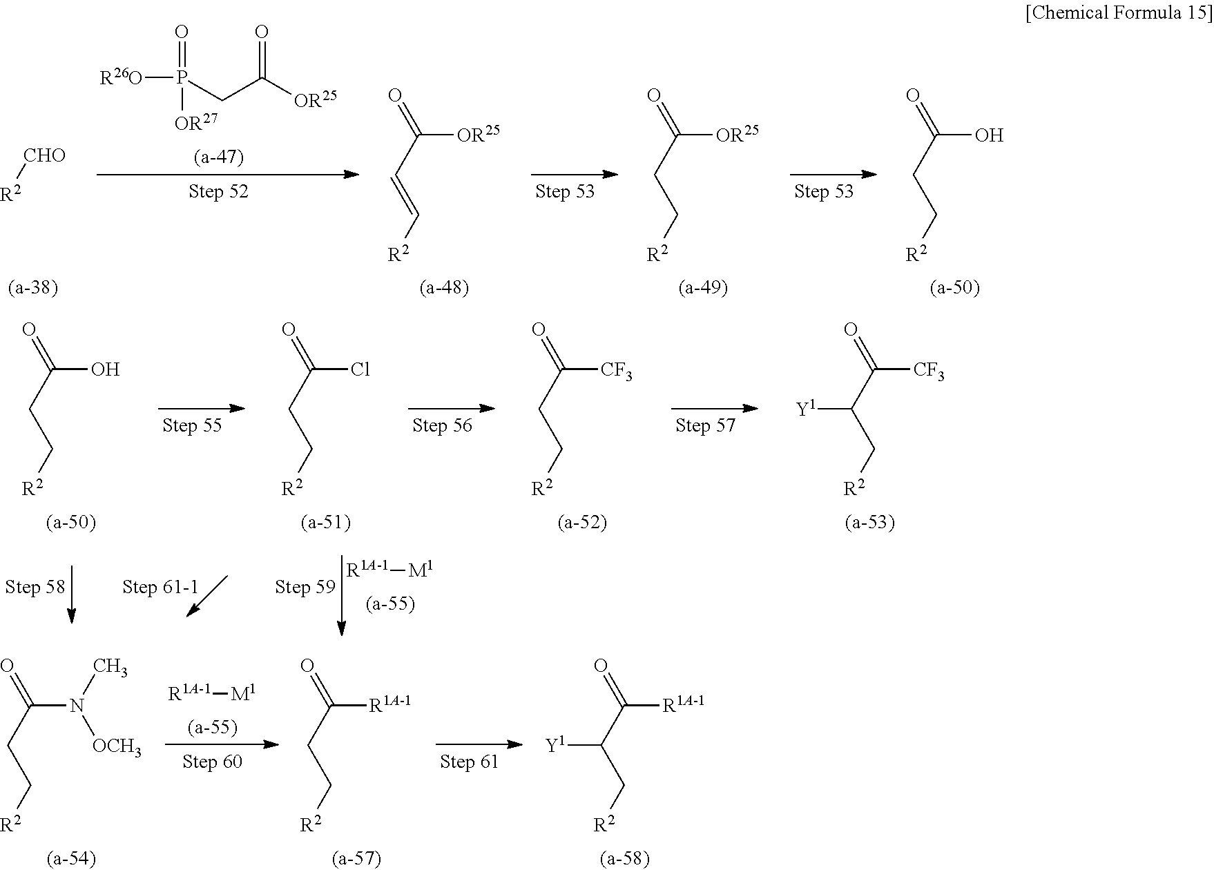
[R26O]P(CC([OR25])=O)([OR27])=O.[R2][CHO].C([OR25])(C=C[R2])=O.C([OR25])(CC[R2])=O.C(O)(CC[R2])=O.[R1A-1][M1].C([R1A-1])(C(C[R2])[Y1])=O.C([R1A-1])(CC[R2])=O.C(N(C)[OCH3])(CC[R2])=O.C([CF3])(C(C[R2])[Y1])=O.C([CF3])(CC[R2])=O.C(Cl)(CC[R2])=O.C(O)(CC[R2])=O.[R1A-1][M1]
